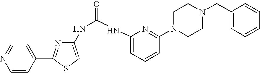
C1(NC(=O)NC2=CC=CC(N3CCN(CC4=CC=CC=C4)CC3)=N2)=CSC(C2=CC=NC=C2)=N1
